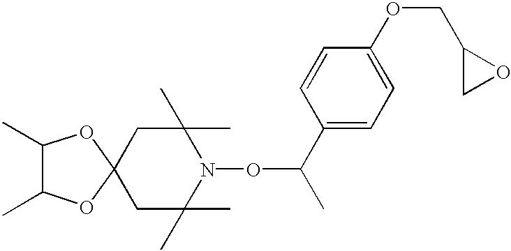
C1C(C)(C)N(OC(C)C2=CC=C(OCC3CO3)C=C2)C(C)(C)CC12OC(C)C(C)O2
